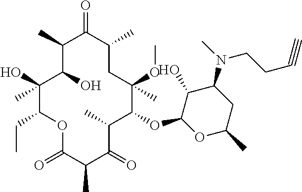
C1(C)C(O)C(C)(O)C(CC)OC(=O)C(C)C(=O)C(C)C(OC2OC(C)CC(N(CCC#C)C)C2O)C(C)(OC)CC(C)C1=O
